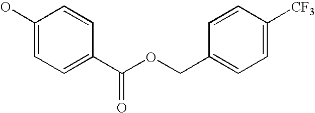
C1(O)=CC=C(C(OCC2=CC=C([CF3])C=C2)=O)C=C1
